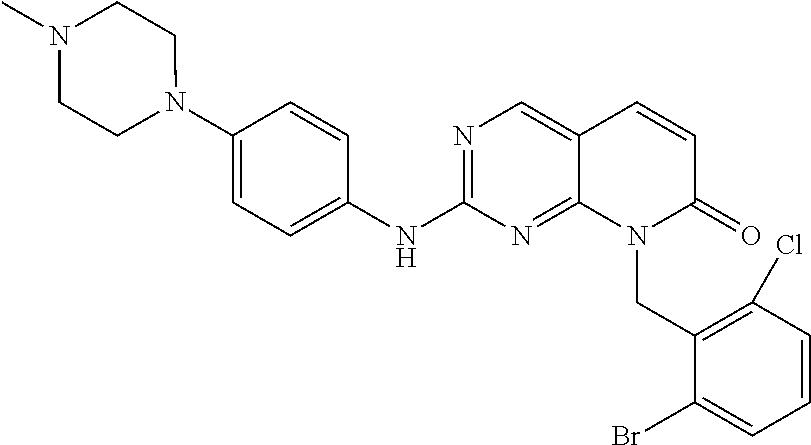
N1(C2=CC=C(NC3=NC=C4C(=N3)N(CC3=C(Cl)C=CC=C3Br)C(=O)C=C4)C=C2)CCN(C)CC1
